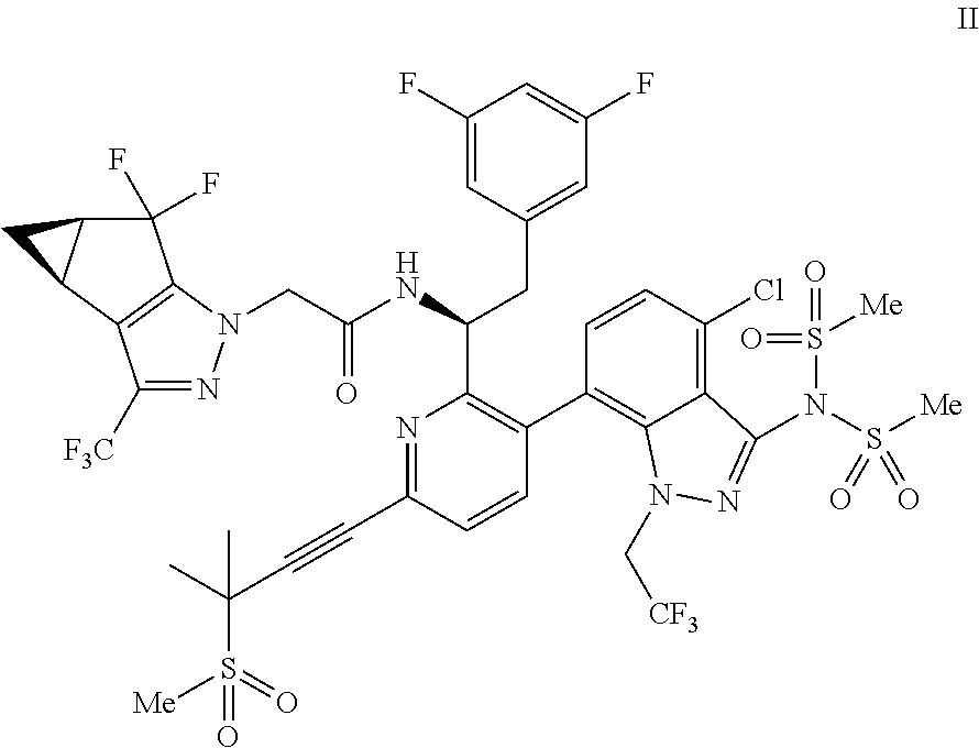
C1([F3C])=NN(CC(NC(CC2=CC(F)=CC(F)=C2)C2=C(C3=C4C(=C(Cl)C=C3)C(N(S([Me])(=O)=O)S(=O)(=O)[Me])=NN4C[CF3])C=CC(C#CC(C)(C)S([Me])(=O)=O)=N2)=O)C2=C1C1C(C2(F)F)C1
